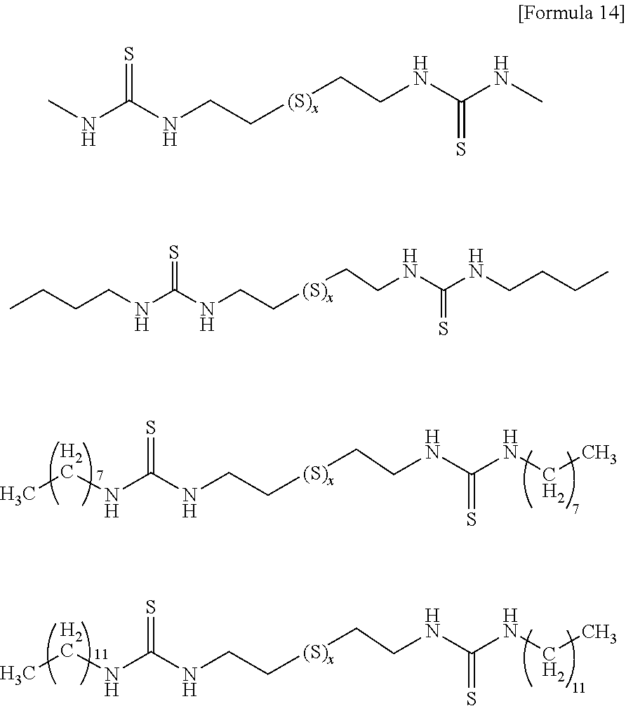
C(NCC[(S)x]CCNC(NCC)=S)(NCC)=S.C(NCC[(S)x]CCNC(NCC)=S)(NCC)=S.C(NCC[(S)x]CCNC(NC)=S)(NC)=S.C(NCC[(S)x]CCNC(NCCCC)=S)(NCCCC)=S
